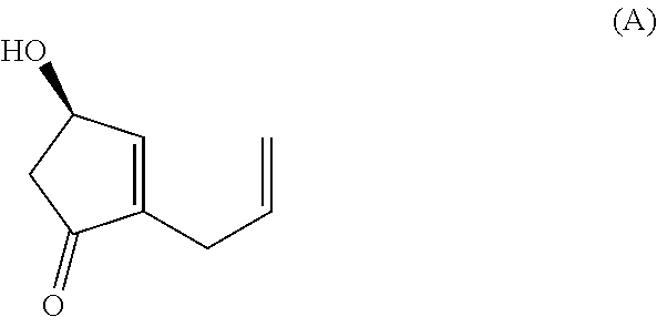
C1(CC=C)=CC(O)CC1=O
